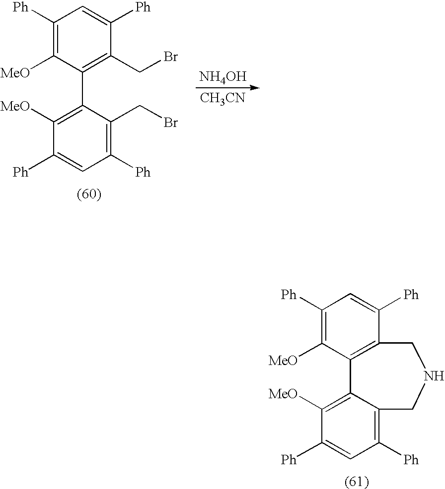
C1([MeO])=C([Ph])C=C([Ph])C(CBr)=C1C1=C([MeO])C([Ph])=CC([Ph])=C1CBr.[NH4OH].[CH3CN].C1([MeO])=C([Ph])C=C([Ph])C2=C1C1=C([MeO])C([Ph])=CC([Ph])=C1CNC2
